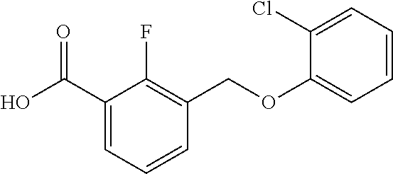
C1(C(O)=O)=CC=CC(COC2=CC=CC=C2Cl)=C1F
